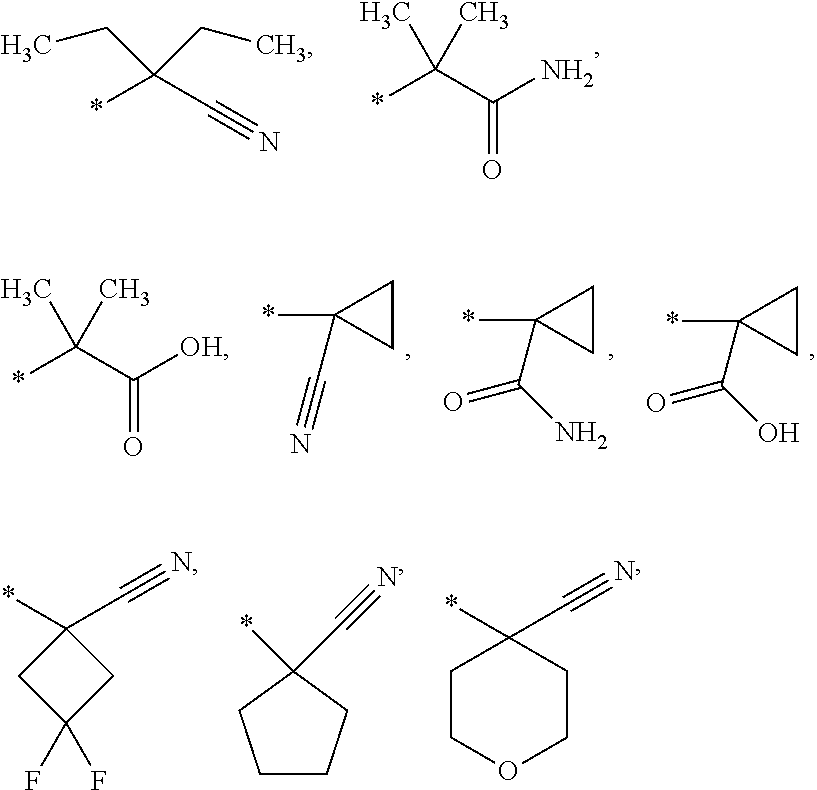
*C(C#N)(CC)CC.*C(C(N)=O)(C)C.*C1(C(N)=O)CC1.*C1(C#N)CC1.*C1(C(O)=O)CC1.*C(C([OH])=O)(C)C.*C1(C#N)CCOCC1.*C1(C#N)CCCC1.*C1(C#N)CC(F)(F)C1
